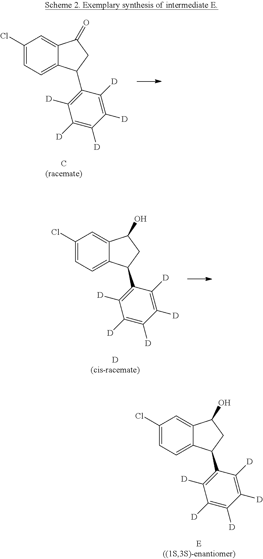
C1(Cl)=CC=C2C(=C1)C(=O)CC2C1=C([D])C([D])=C([D])C([D])=C1[D].C1(Cl)=CC=C2C(=C1)C(O)CC2C1=C([D])C([D])=C([D])C([D])=C1[D].C1(Cl)=CC=C2C(=C1)C(O)CC2C1=C([D])C([D])=C([D])C([D])=C1[D]
